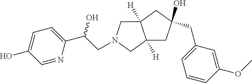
C12([H])CN(CC(C3=CC=C(O)C=N3)O)CC1([H])CC(O)(CC1=CC=CC(OC)=C1)C2
